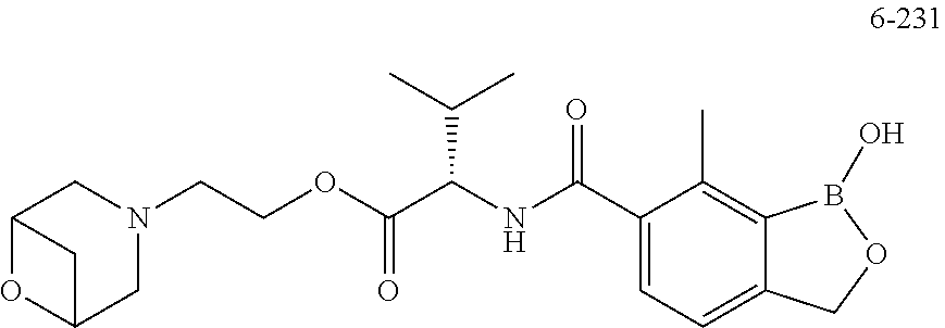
C(N1CC2OC(C1)C2)COC(C(NC(C1=CC=C2C(=C1C)B(O)OC2)=O)C(C)C)=O
